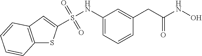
S(NC1=CC=CC(CC(NO)=O)=C1)(=O)(=O)C1=CC2=C(S1)C=CC=C2
